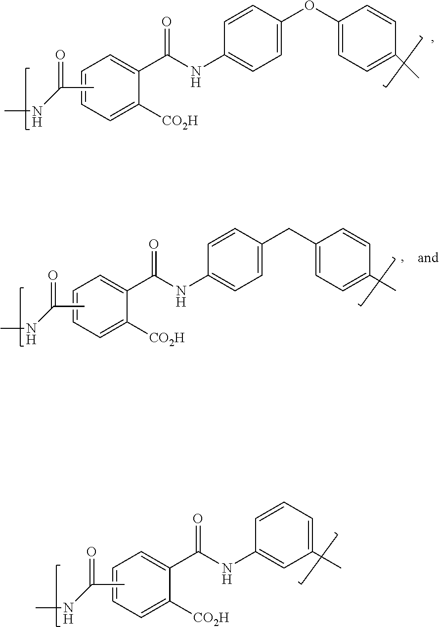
C1(OC2=CC=C(NC(C3=CC=CC=C3[CO2H])=O)C=C2)=CC=C(C)C=C1.CC(NC)=O.C1=C(C)C=C(NC(C2=CC=CC=C2[CO2H])=O)C=C1.CC(NC)=O.C1(CC2=CC=C(NC(C3=CC=CC=C3[CO2H])=O)C=C2)=CC=C(C)C=C1.CC(NC)=O
